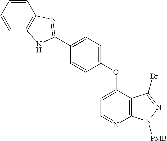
C1=CC=CC2=C1N=C(C1=CC=C(OC3=CC=NC4=C3C(Br)=NN4[PMB])C=C1)N2
